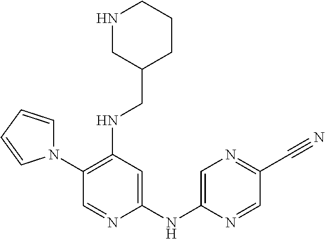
C1(N2C=CC=C2)=C(NCC2CCCNC2)C=C(NC2=CN=C(C#N)C=N2)N=C1
